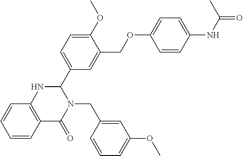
C1=CC=CC2=C1C(=O)N(CC1=CC(OC)=CC=C1)C(C1=CC=C(OC)C(COC3=CC=C(NC(C)=O)C=C3)=C1)N2
